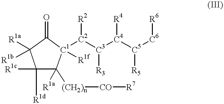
C1([R1c])([R1d])C([(CH2)n][CO][R7])([R1a])[C1]([C2]([C3]([C4]([C5]([C6][R6])[R5])[R4])[R3])[R2])([R1f])C(=O)C1([R1a])[R1b]
